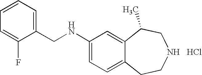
C(C1=CC=CC=C1F)NC1=CC=C2C(=C1)C(C)CNCC2.Cl
